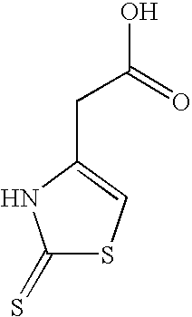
C1(=S)SC=C(CC(=O)O)N1
